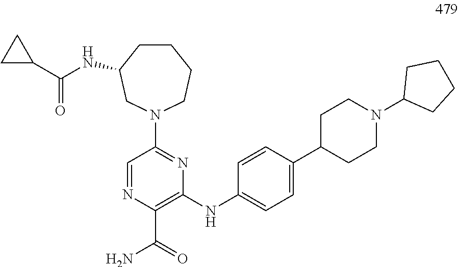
C1(N2CC(NC(=O)C3CC3)CCCC2)=NC(NC2=CC=C(C3CCN(C4CCCC4)CC3)C=C2)=C(C(N)=O)N=C1
